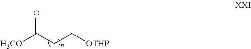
[H3CO]C(CC[OTHP])=O
